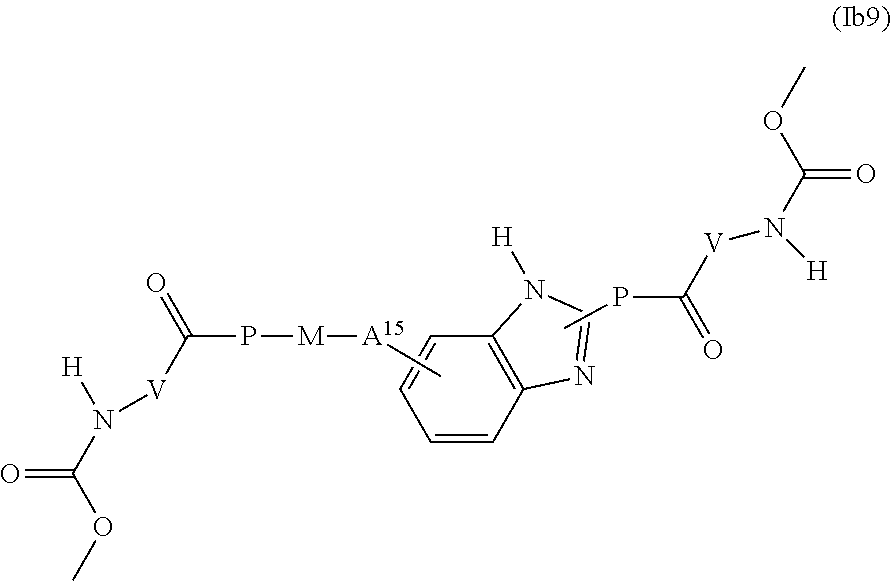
O=C(OC)N([H])[V]C(P[M][A15]C)=O.P(C([V]N([H])C(OC)=O)=O)C.C1=CC=CC2=C1N([H])C=N2
